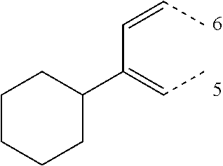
C(C)=C(C=CC)C1CCCCC1
